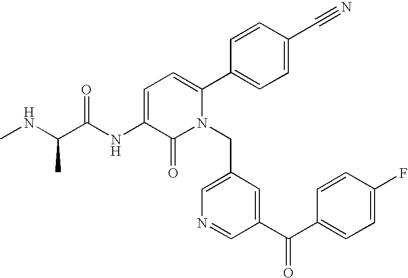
C1=C(NC(C(NC)C)=O)C(=O)N(CC2=CN=CC(C(C3=CC=C(F)C=C3)=O)=C2)C(C2=CC=C(C#N)C=C2)=C1
